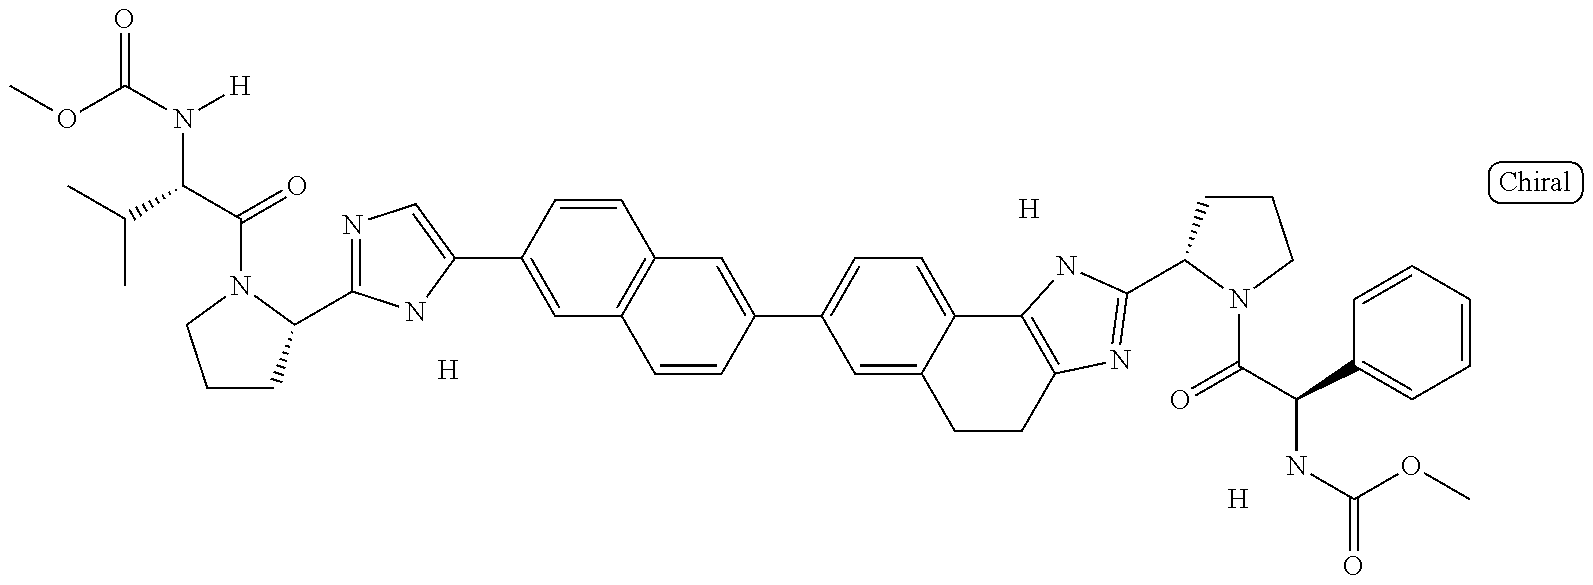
[H].COC(N([H])C(C(=O)N1C(C2=NC=C(C3=CC4=C(C=C3)C=C(C3=CC=C5C(=C3)CCC3=C5NC(C5CCCN5C(=O)C(NC(=O)OC)C5=CC=CC=C5)=N3)C=C4)N2)CCC1)C(C)C)=O.[H].[H]
